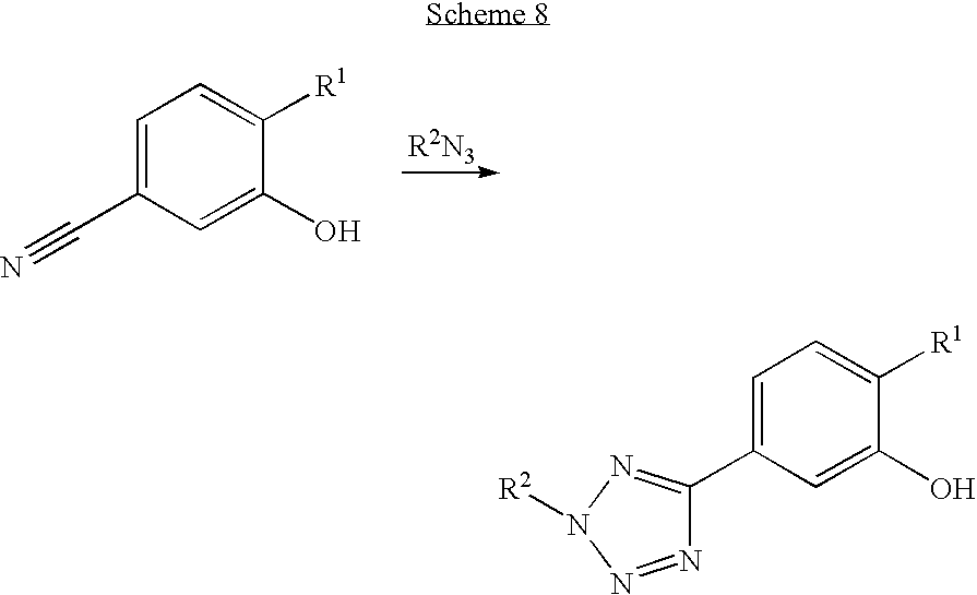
C1=C(C#N)C=C(O)C([R1])=C1.C1=C(C2=NN([R2])N=N2)C=C(O)C([R1])=C1
